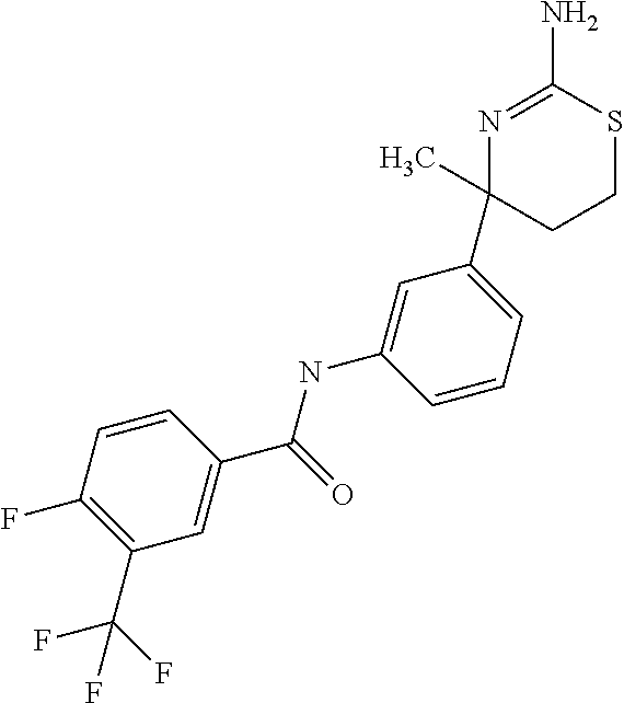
N1=C(N)SCCC1(C1=CC=CC(NC(C2=CC(C(F)(F)F)=C(F)C=C2)=O)=C1)C
